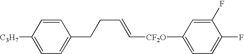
[C3H7]C1=CC=C(CCC=C[CF2O]C2=CC=C(F)C(F)=C2)C=C1
